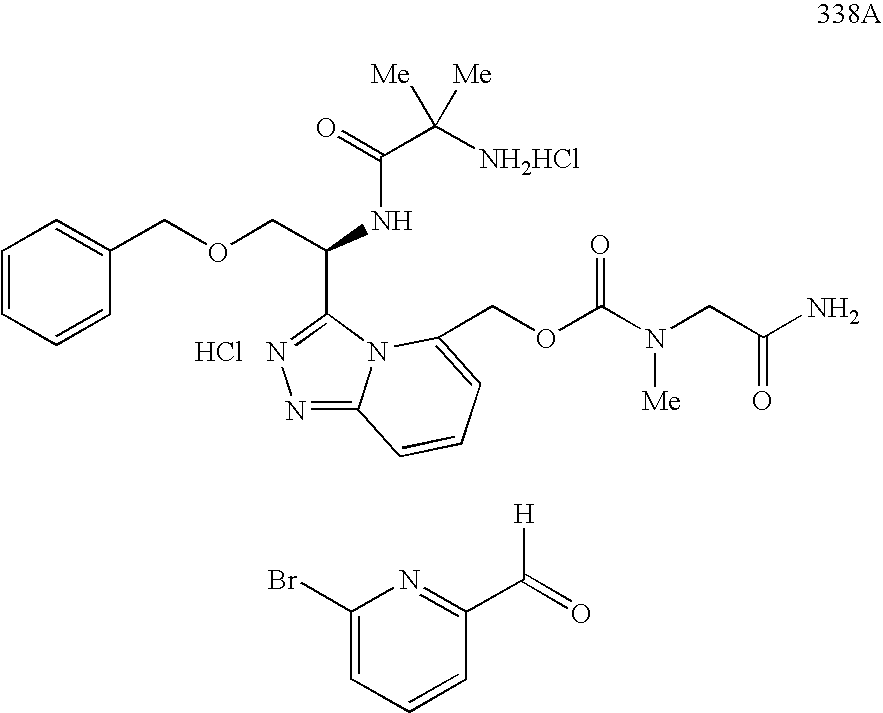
C1=CC=CC(COCC(NC(C([NH2HCl])([Me])[Me])=O)C2=NN=C3N2C(COC(N(CC(N)=O)[Me])=O)=CC=C3)=C1.Cl.C1(Br)=CC=CC(C(=O)[H])=N1
